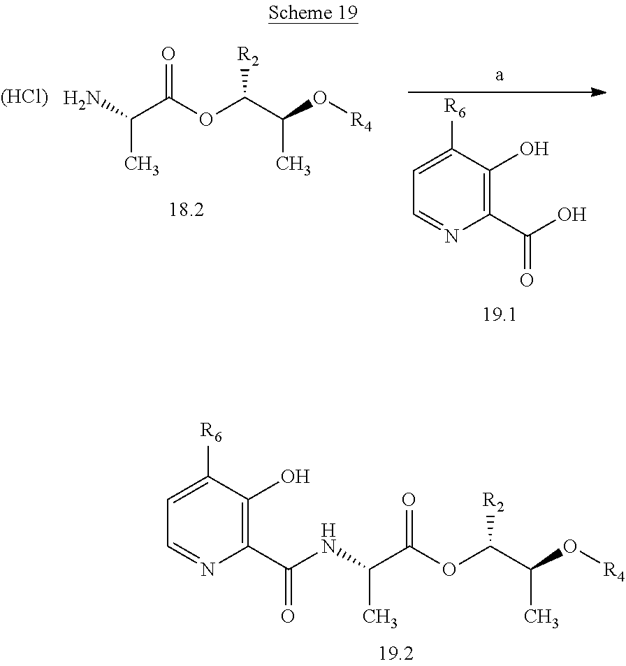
NC(C(OC(C(O[R4])C)[R2])=O)C.[(HCl)].C1([R6])=CC=NC(C(=O)O)=C1O.C1([R6])=CC=NC(C(NC(C(OC(C(O[R4])C)[R2])=O)C)=O)=C1O
